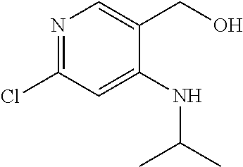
N1=C(Cl)C=C(NC(C)C)C(CO)=C1
